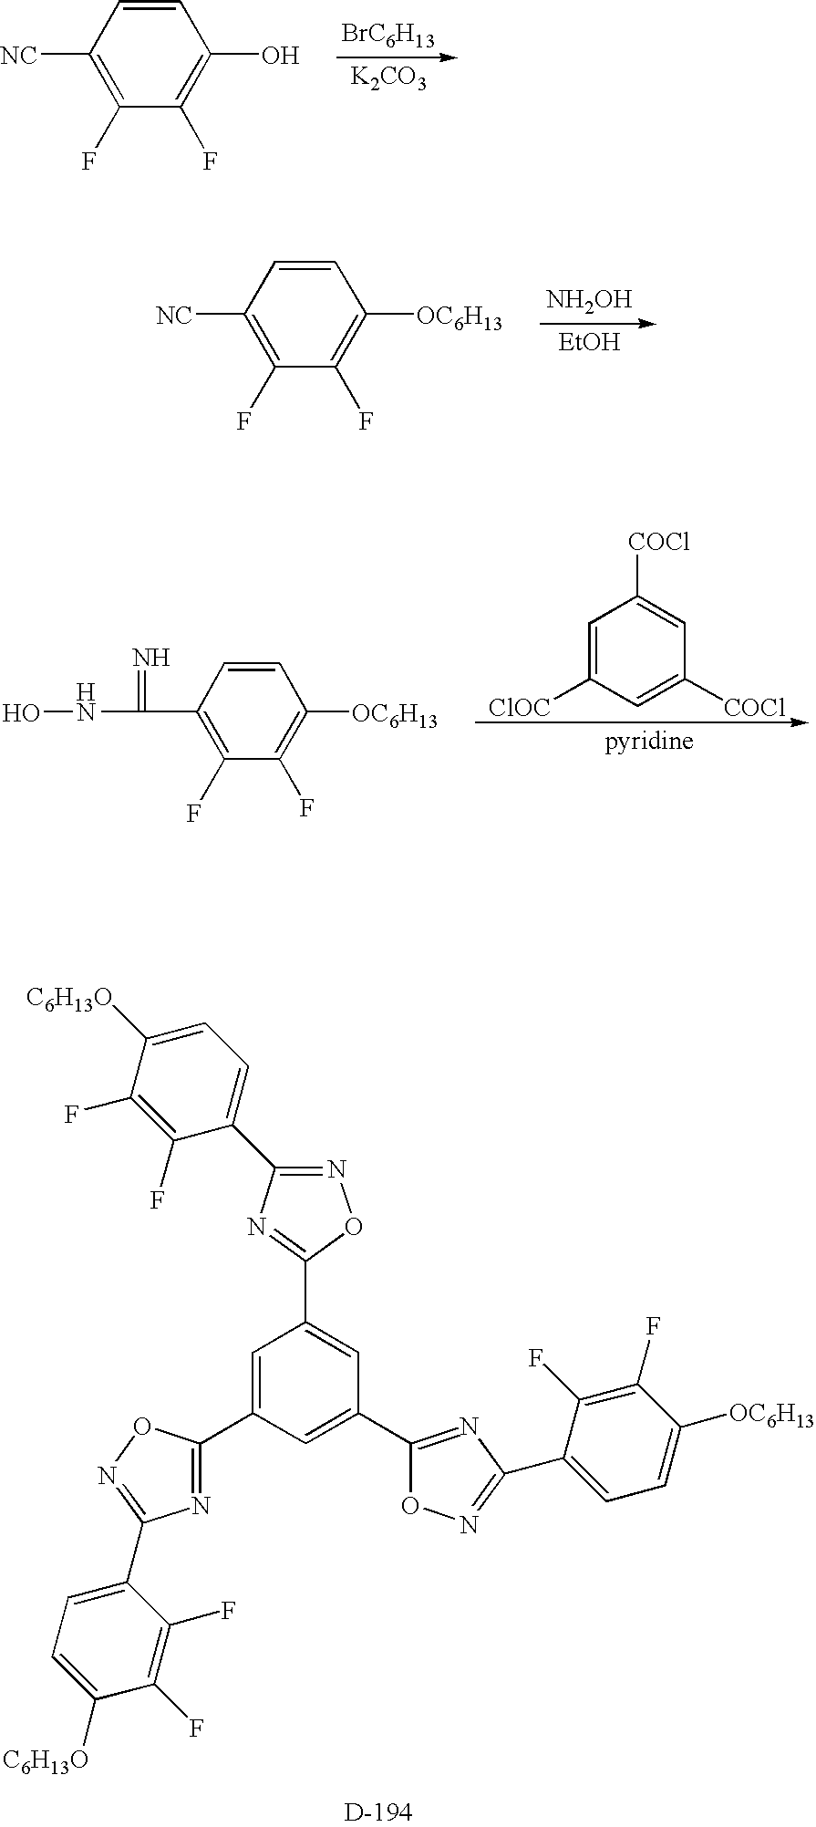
[BrC6H13].[K2CO3].C1=CC([NC])=C(F)C(F)=C1O.[NH2OH].[EtOH].C1=CC([NC])=C(F)C(F)=C1[OC6H13].C1=C([ClOC])C=C([COCl])C=C1[COCl].C1=CC(C(NO)=N)=C(F)C(F)=C1[OC6H13].C1=C(C2=NC(C3=CC=C([C6H13O])C(F)=C3F)=NO2)C=C(C2=NC(C3=CC=C([OC6H13])C(F)=C3F)=NO2)C=C1C1=NC(C2=CC=C([C6H13O])C(F)=C2F)=NO1
